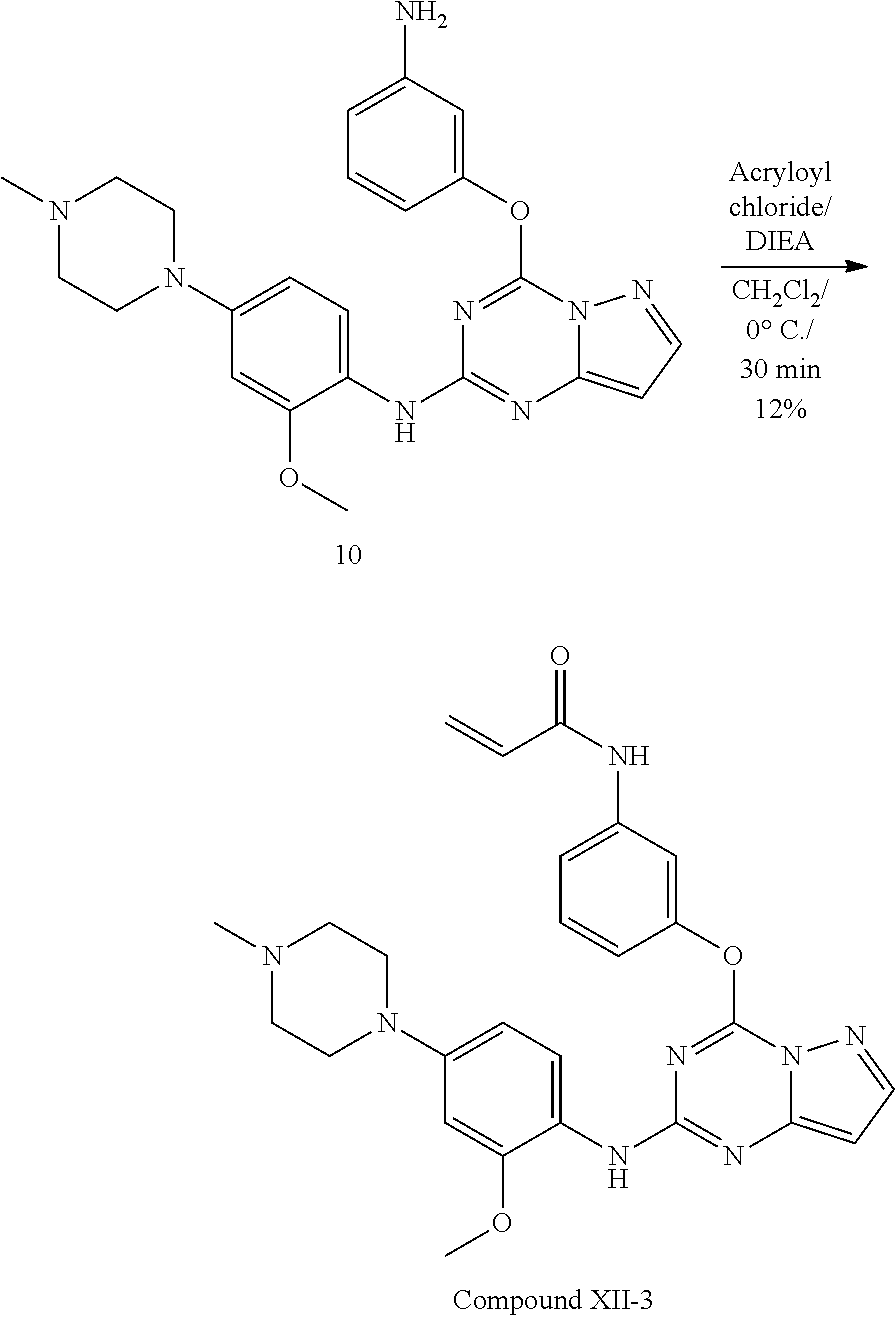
C1=C(N)C=C(OC2=NC(NC3=CC=C(N4CCN(C)CC4)C=C3OC)=NC3=CC=NN23)C=C1.C1=C(NC(=O)C=C)C=C(OC2=NC(NC3=CC=C(N4CCN(C)CC4)C=C3OC)=NC3=CC=NN23)C=C1
